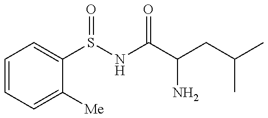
C1=CC=C([Me])C(S(NC(C(CC(C)C)N)=O)=O)=C1
